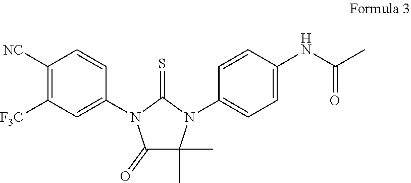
C1([NC])=C([F3C])C=C(N2C(=O)C(C)(C)N(C3=CC=C(NC(=O)C)C=C3)C2=S)C=C1
